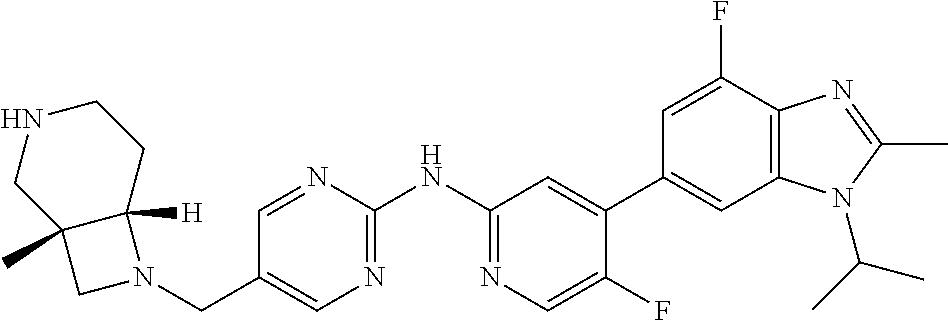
C(C1=CN=C(NC2=NC=C(F)C(C3=CC4=C(C(F)=C3)N=C(C)N4C(C)C)=C2)N=C1)N1CC2(C)C1([H])CCNC2
